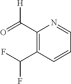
C1(C(=O)[H])=C(C(F)F)C=CC=N1
